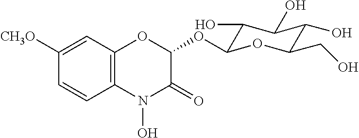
C1([CH3O])=CC2=C(C=C1)N(O)C(=O)C(OC1C(O)C(O)C(O)C(CO)O1)O2
